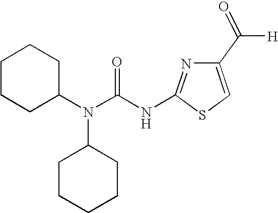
C1CCC(N(C(NC2=NC(C([H])=O)=CS2)=O)C2CCCCC2)CC1
